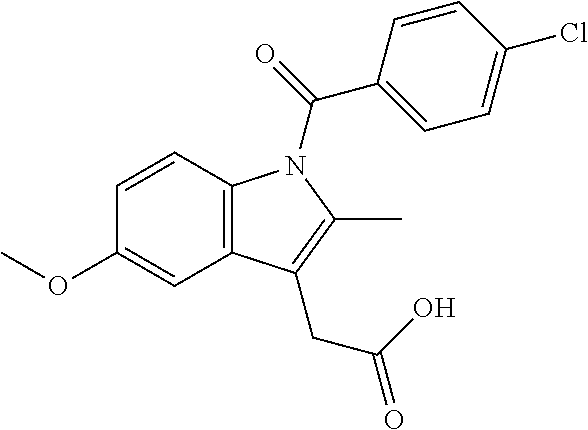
C12=C(C=CC(OC)=C1)N(C(=O)C1=CC=C(Cl)C=C1)C(C)=C2CC(=O)O
